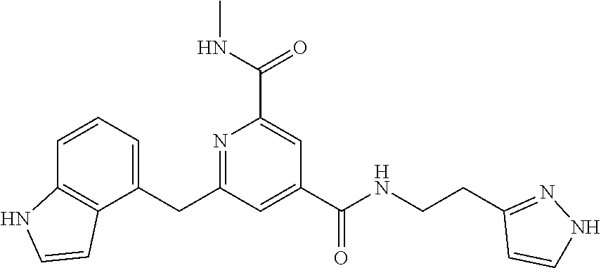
C1=CC=C(CC2=NC(C(NC)=O)=CC(C(NCCC3=NNC=C3)=O)=C2)C2=C1NC=C2
